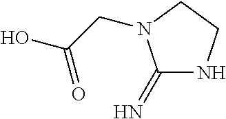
C1(=N)NCCN1CC(O)=O
